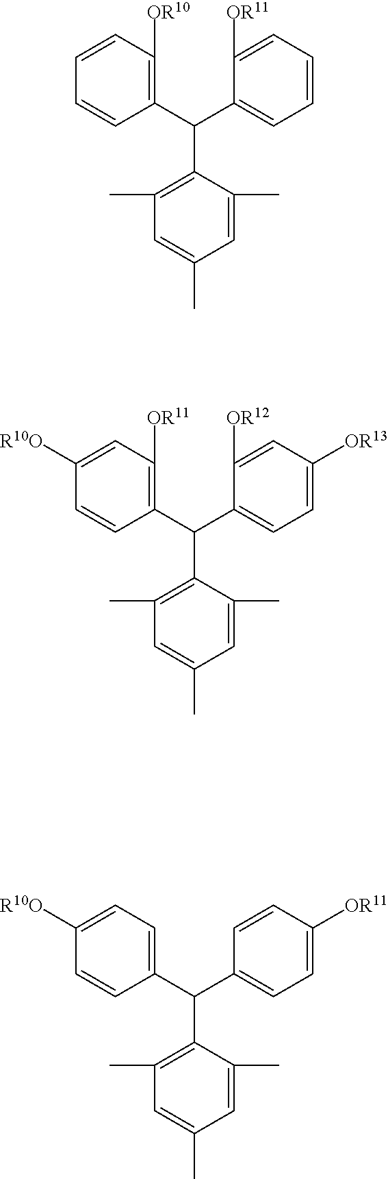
C1(C(C2=C([OR10])C=CC=C2)C2=C(C)C=C(C)C=C2C)=CC=CC=C1[OR11].C1(C(C2=C([OR11])C=C([R10O])C=C2)C2=C(C)C=C(C)C=C2C)=CC=C([OR13])C=C1[OR12].C1(C(C2=CC=C([R10O])C=C2)C2=C(C)C=C(C)C=C2C)=CC=C([OR11])C=C1
